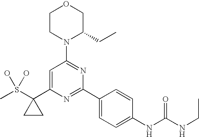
C1CN(C2=NC(C3=CC=C(NC(NCC)=O)C=C3)=NC(C3(S(C)(O)O)CC3)=C2)C(CC)CO1
